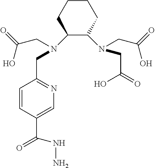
C1(N(CC(=O)O)CC(=O)O)CCCCC1N(CC1=NC=C(C(=O)NN)C=C1)CC(=O)O
